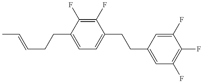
C1=C(CCC=CC)C(F)=C(F)C(CCC2=CC(F)=C(F)C(F)=C2)=C1
